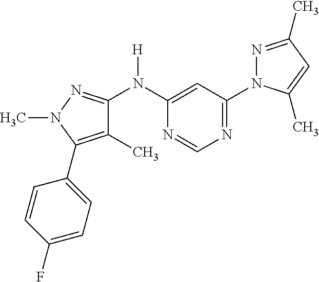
C1(C)=C(C2=CC=C(F)C=C2)N(C)N=C1N(C1=CC(N2N=C(C)C=C2C)=NC=N1)[H]
